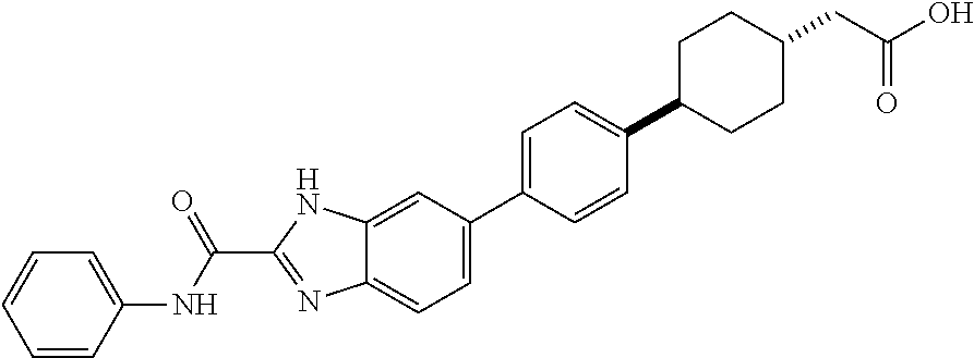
C12=CC=C(C3=CC=C(C4CCC(CC(O)=O)CC4)C=C3)C=C1NC(C(NC1=CC=CC=C1)=O)=N2
